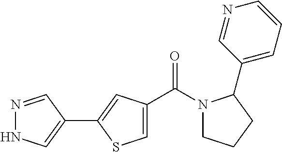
N1(C(C2=CSC(C3=CNN=C3)=C2)=O)CCCC1C1=CC=CN=C1
